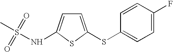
S1C(SC2=CC=C(F)C=C2)=CC=C1NS(C)(=O)=O
